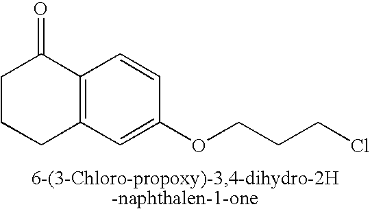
C1(=O)CCCC2=C1C=CC(OCCCCl)=C2
